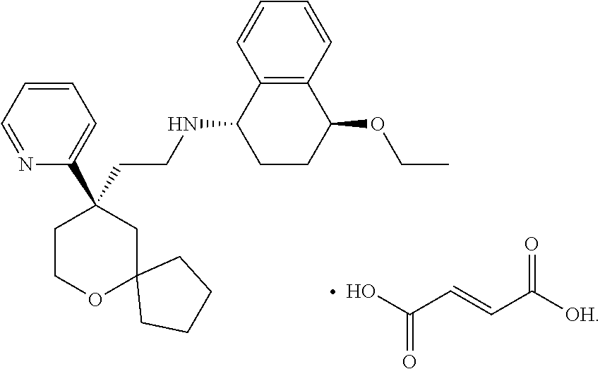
C1=CC=NC(C2(CCNC3CCC(OCC)C4=C3C=CC=C4)CCOC3(C2)CCCC3)=C1.C(C=CC([OH])=O)(O)=O
